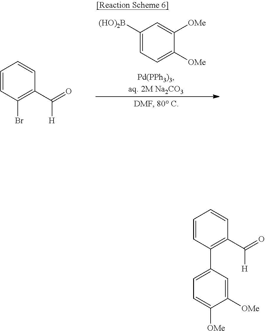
C1=CC=CC(C(=O)[H])=C1Br.C1([(HO)2B])=CC=C([OMe])C([OMe])=C1.C1=C([OMe])C([OMe])=CC(C2=C(C(=O)[H])C=CC=C2)=C1
